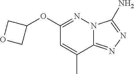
C1(OC2=NN3C(=NN=C3N)C(C)=C2)COC1
